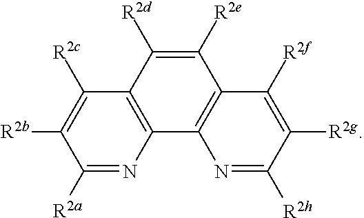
C1([R2e])=C([R2d])C2=C(C3=C1C([R2f])=C([R2g])C([R2h])=N3)N=C([R2a])C([R2b])=C2[R2c]
